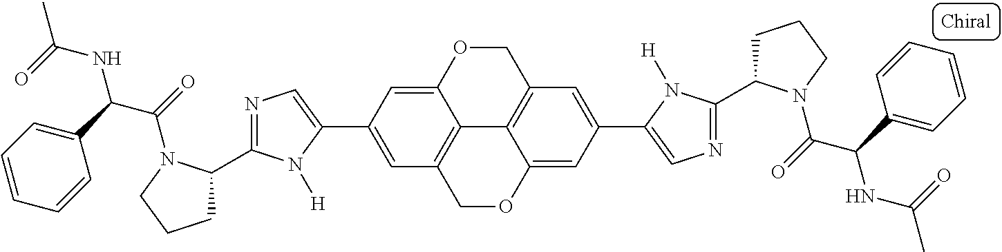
C12=C3COC4=CC(C5=CN=C(C6CCCN6C(=O)C(C6=CC=CC=C6)NC(C)=O)N5[H])=CC(=C14)COC2=CC(C1=CN=C(C2CCCN2C(=O)C(C2=CC=CC=C2)NC(C)=O)N1[H])=C3
